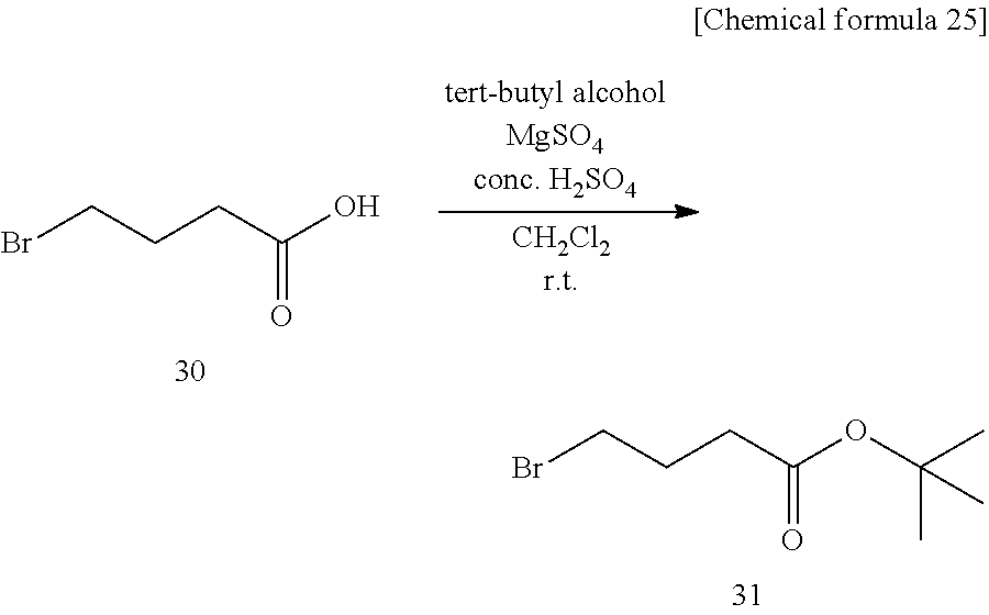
BrCCCC(OC(C)(C)C)=O.BrCCCC(O)=O
